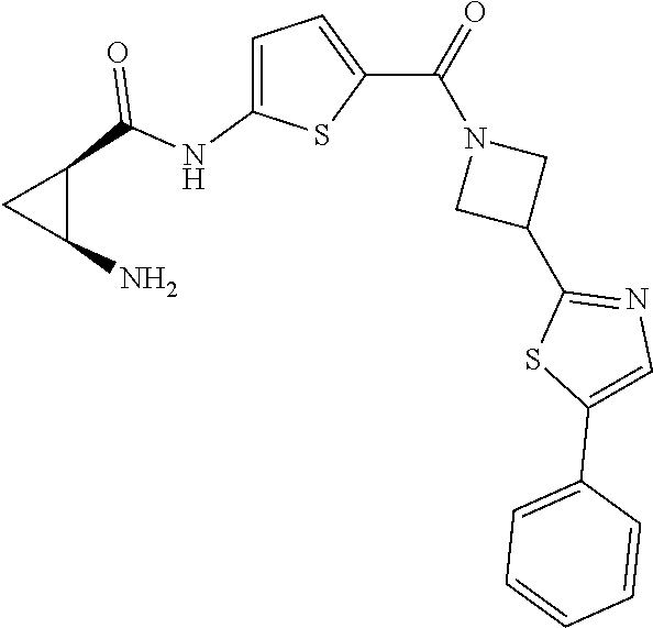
C1(C(NC2=CC=C(C(=O)N3CC(C4=NC=C(C5=CC=CC=C5)S4)C3)S2)=O)CC1N
